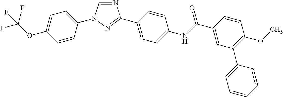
C1=CC(N2C=NC(C3=CC=C(NC(C4=CC(C5=CC=CC=C5)=C(OC)C=C4)=O)C=C3)=N2)=CC=C1OC(F)(F)F
